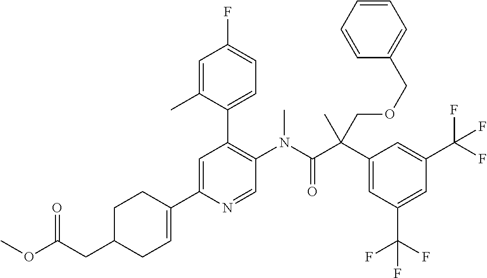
C1C(CC(=O)OC)CC=C(C2=CC(C3=CC=C(F)C=C3C)=C(N(C(C(C3=CC(C(F)(F)F)=CC(C(F)(F)F)=C3)(C)COCC3=CC=CC=C3)=O)C)C=N2)C1
